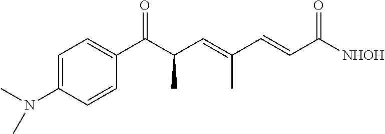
CN(C1=CC=C(C(C(C=C(C=CC(=O)[NHOH])C)C)=O)C=C1)C
